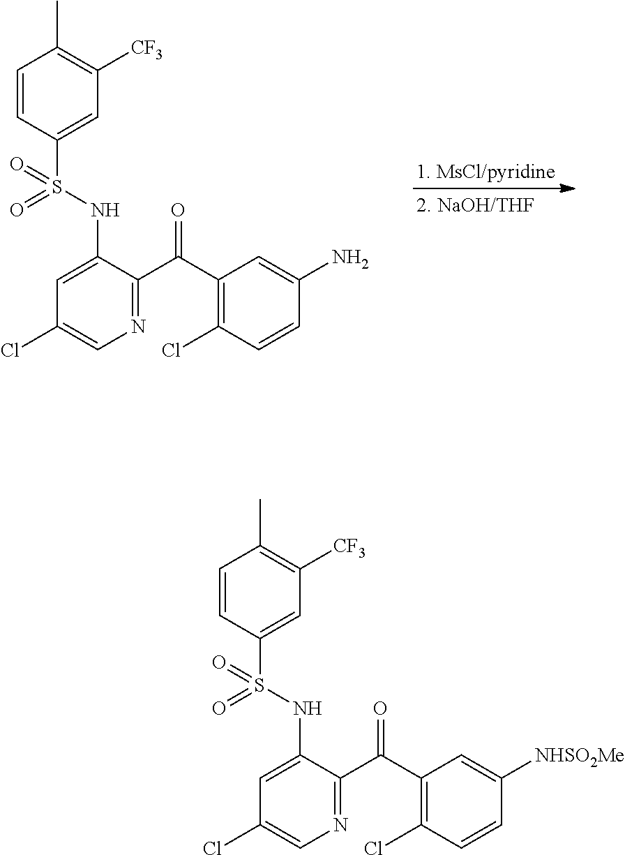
C1=CC(S(NC2=CC(Cl)=CN=C2C(C2=C(Cl)C=CC(N)=C2)=O)(=O)=O)=CC([CF3])=C1C.C1=CC(S(NC2=CC(Cl)=CN=C2C(C2=C(Cl)C=CC([NHSO2Me])=C2)=O)(=O)=O)=CC([CF3])=C1C
